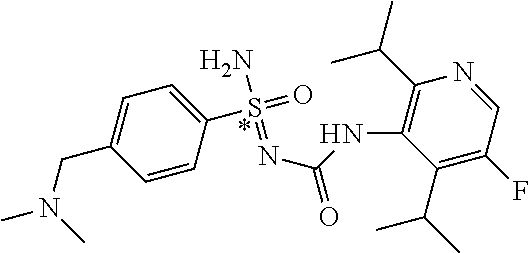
N(CC1=CC=C(S(=O)(N)=NC(=O)NC2=C(C(C)C)N=CC(F)=C2C(C)C)C=C1)(C)C
